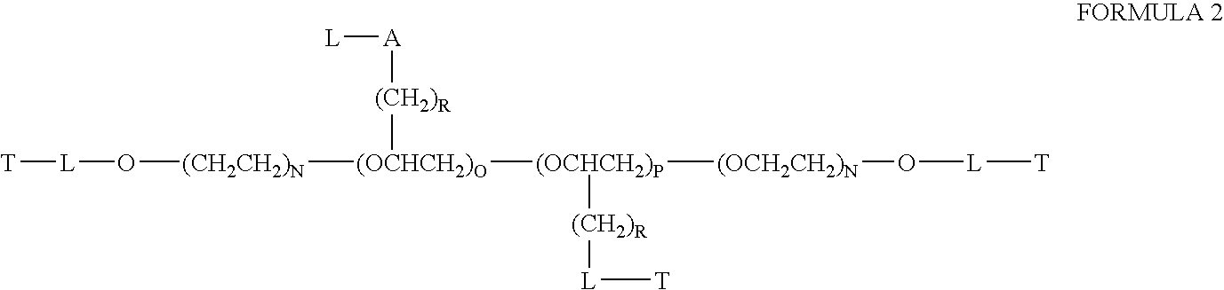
[T][L]O[(CH2CH2)N][(OCHCH2)O]([(CH2)R][A][L])[(OCHCH2)P]([(OCH2CH2)N]O[L][T])[(CH2)R][L][T]
